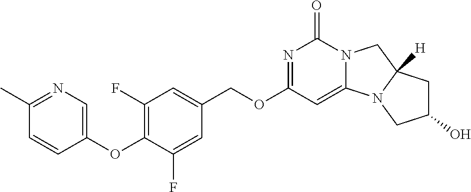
N12C(=CC(OCC3=CC(F)=C(OC4=CN=C(C)C=C4)C(F)=C3)=NC1=O)N1C([H])(C2)CC(O)C1
